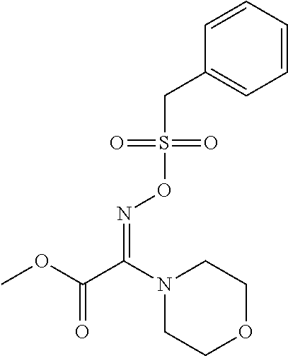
C(S(ON=C(C(OC)=O)N1CCOCC1)(=O)=O)C1=CC=CC=C1
